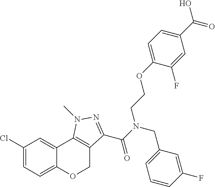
C1(Cl)=CC=C2C(=C1)C1=C(CO2)C(C(N(CC2=CC=CC(F)=C2)CCOC2=CC=C(C(=O)O)C=C2F)=O)=NN1C
